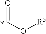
C(=O)O[R5]
